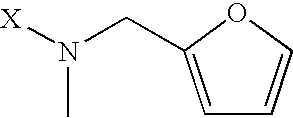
C1=C(CN(C)[X])OC=C1
